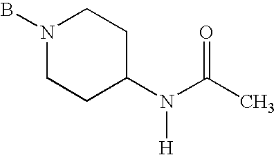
BN1CCC(N(C(C)=O)[H])CC1
